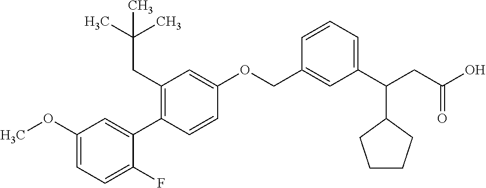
C1(OC)=CC=C(F)C(C2=C(CC(C)(C)C)C=C(OCC3=CC(C(CC(O)=O)C4CCCC4)=CC=C3)C=C2)=C1
